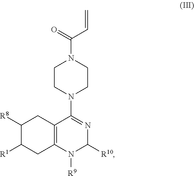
C1([R8])C([R1])CC2=C(C1)C(N1CCN(C(C=C)=O)CC1)=NC([R10])N2[R9]
